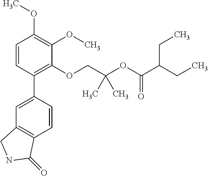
C1=CC(C2=CC3=C(C=C2)C(=O)NC3)=C(OCC(OC(C(CC)CC)=O)(C)C)C(OC)=C1OC
